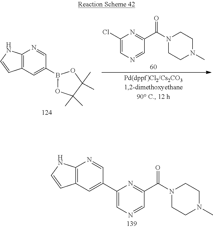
C1(Cl)=CN=CC(C(N2CCN(C)CC2)=O)=N1.C12=C(C=C(B3OC(C)(C)C(C)(C)O3)C=N1)C=CN2.C12=C(C=C(C3=CN=CC(C(N4CCN(C)CC4)=O)=N3)C=N1)C=CN2
